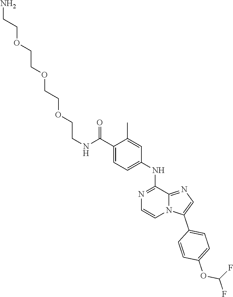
C1=C(C(NCCOCCOCCOCCN)=O)C(C)=CC(NC2=NC=CN3C2=NC=C3C2=CC=C(OC(F)F)C=C2)=C1
